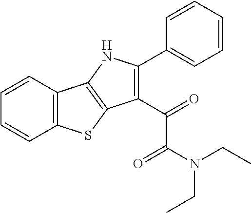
C12=C(C=CC=C1)C1=C(S2)C(C(=O)C(=O)N(CC)CC)=C(C2=CC=CC=C2)N1
